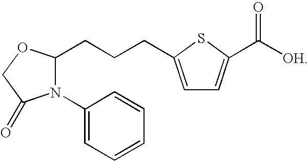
N1(C2=CC=CC=C2)C(CCCC2=CC=C(C([OH])=O)S2)OCC1=O
